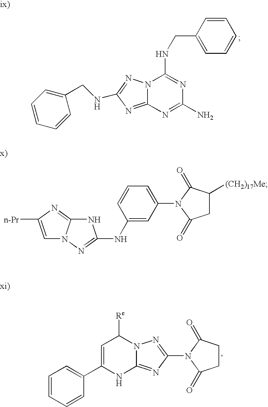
C12=NC(NCC3=CC=CC=C3)=NN1C(NCC1=CC=CC=C1)=NC(N)=N2.N12C(=NC(N3C(=O)CCC3=O)=N1)NC(C1=CC=CC=C1)=CC2[Re].C1=C([n-Pr])N=C2N1N=C(NC1=CC(N3C(=O)C([(CH2)17Me])CC3=O)=CC=C1)N2
